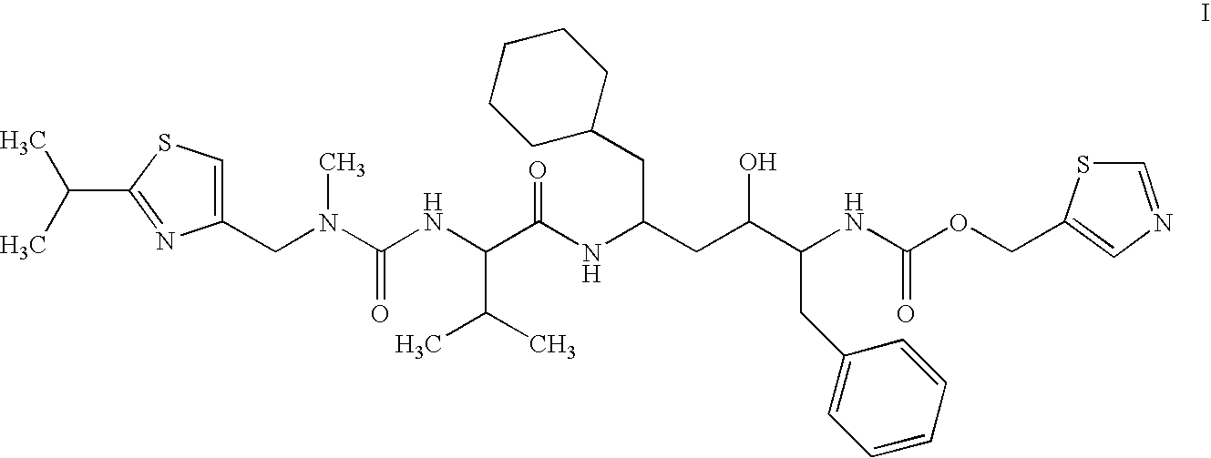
C(C)(C)C1=NC(CN(C(NC(C(C)C)C(NC(CC2CCCCC2)CC(C(CC2=CC=CC=C2)NC(OCC2=CN=CS2)=O)O)=O)=O)C)=CS1
